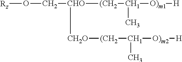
[Rz]OC[CHO]([(CH2][CH1]([O)m1][H])C)[CH2O][(CH2][CH1]([O)m2][H])C
